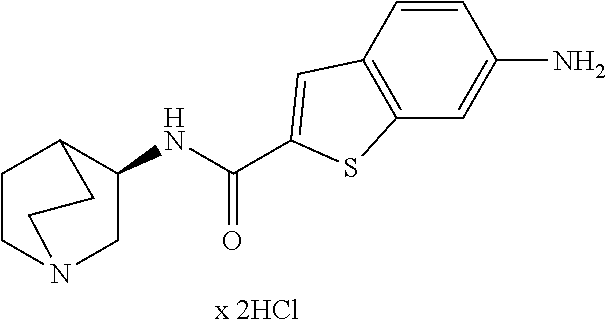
C1=CC2=C(C=C1N)SC(C(NC1CN3CCC1CC3)=O)=C2
